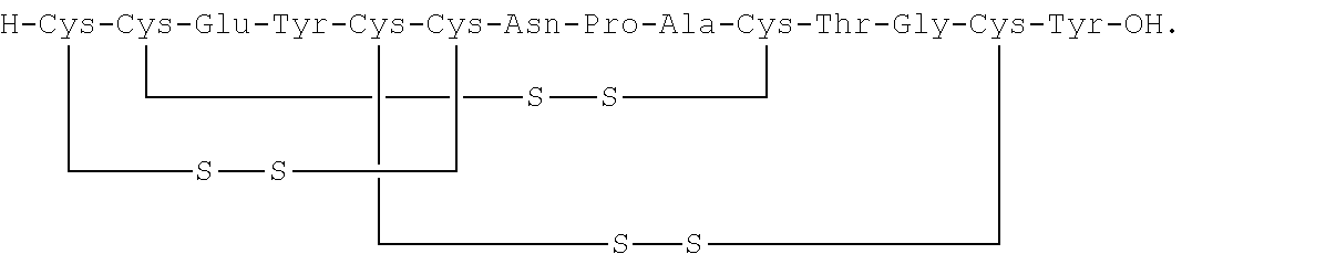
[H-Cys-Cys-Glu-Tyr-Cys-Cys-Asn-Pro-Ala-Cys-Thr-Gly-Cys-Tyr-OH]123(CCSSCC1)(CSSC2)CCCSSCCC3
